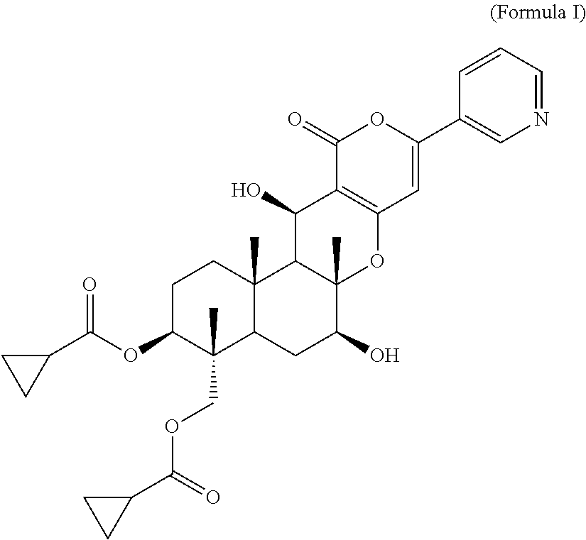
C1(C(OC2C(COC(C3CC3)=O)(C)C3C(C)(CC2)C2C(C)(C(O)C3)OC3=C(C2O)C(=O)OC(C2=CN=CC=C2)=C3)=O)CC1
